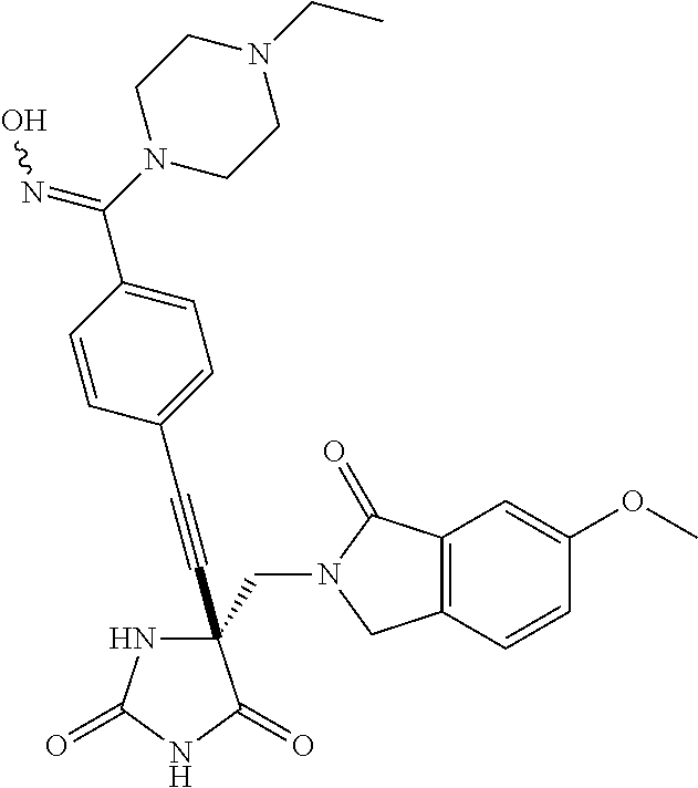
C(#CC1(CN2C(=O)C3=C(C2)C=CC(OC)=C3)NC(=O)NC1=O)C1=CC=C(C(N2CCN(CC)CC2)=NO)C=C1
